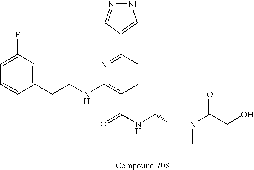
C1=CC(CCNC2=C(C(NCC3CCN3C(CO)=O)=O)C=CC(C3=CNN=C3)=N2)=CC(F)=C1
